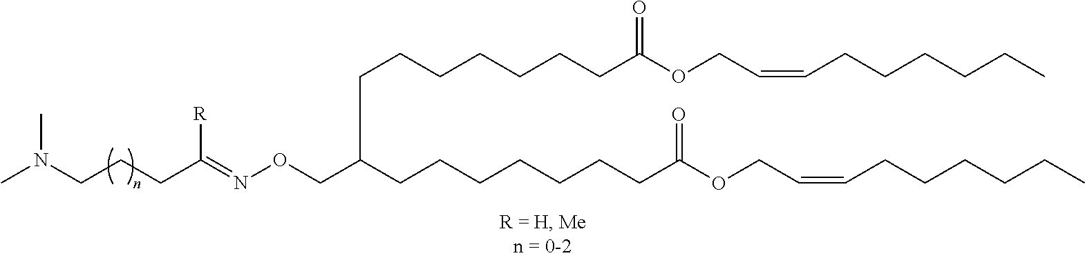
CN(CCCC(=NOCC(CCCCCCCC(OCC=CCCCCCC)=O)CCCCCCCC(OCC=CCCCCCC)=O)[R])C
